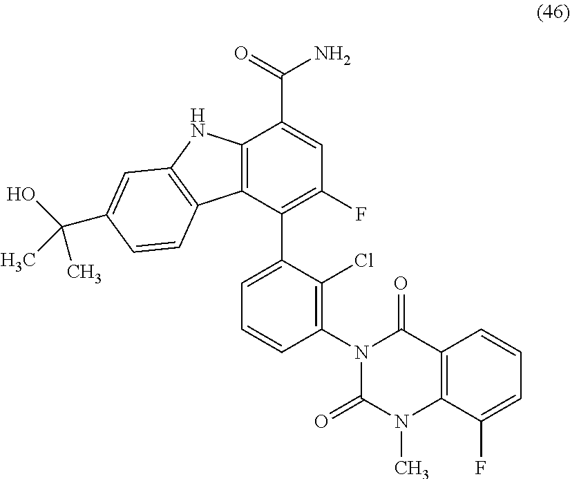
C12=C(C(C3=CC=CC(N4C(=O)N(C)C5=C(C4=O)C=CC=C5F)=C3Cl)=C(F)C=C1C(=O)N)C1=C(N2)C=C(C(O)(C)C)C=C1
